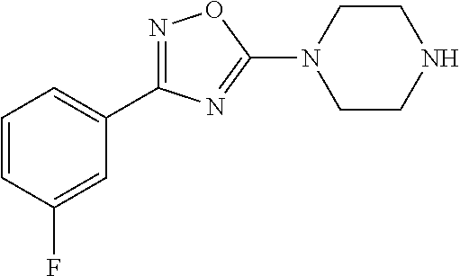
C1=CC(F)=CC(C2=NOC(N3CCNCC3)=N2)=C1
